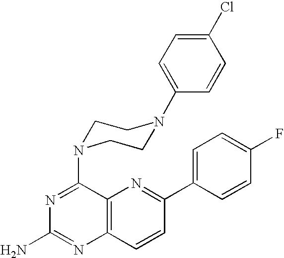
C12=C(C=CC(C3=CC=C(F)C=C3)=N1)N=C(N)N=C2N1CCN(C2=CC=C(Cl)C=C2)CC1
